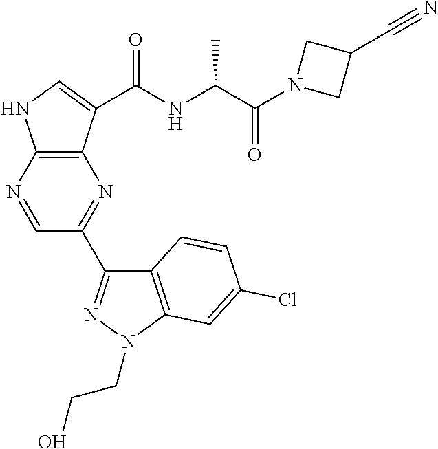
C1=NC2=C(N=C1C1=NN(CCO)C3=C1C=CC(Cl)=C3)C(C(NC(C(N1CC(C#N)C1)=O)C)=O)=CN2
